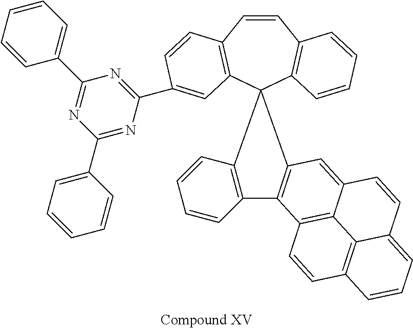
C1=CC2=C(C3(C4=C1C=CC=C4)C1=C(C=CC=C1)C1=C3C=C3C4=C1C=CC1=C4C(=CC=C1)C=C3)C=C(C1=NC(C3=CC=CC=C3)=NC(C3=CC=CC=C3)=N1)C=C2
